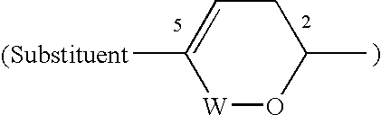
C1C=C([(Substituent])[W]OC1C
